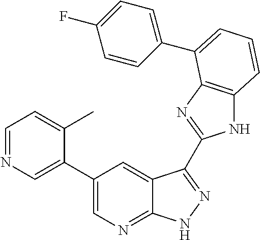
C1(C2=CN=CC=C2C)=CN=C2C(=C1)C(C1=NC3=C(N1)C=CC=C3C1=CC=C(F)C=C1)=NN2
